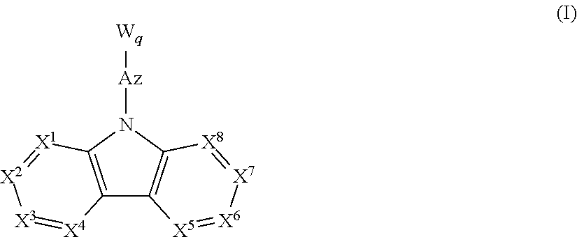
[Wq][Az]N1C2=C(C3=C1[X8]=[X7][X6]=[X5]3)[X4]=[X3][X2]=[X1]2
